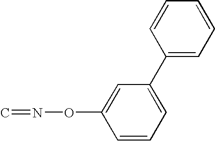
C1=CC=C(C2=CC=CC=C2)C=C1ON=C
